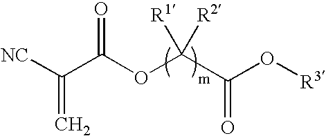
[NC]C(C(OC(C(O[R3])=O)([R2])[R1])=O)=C
